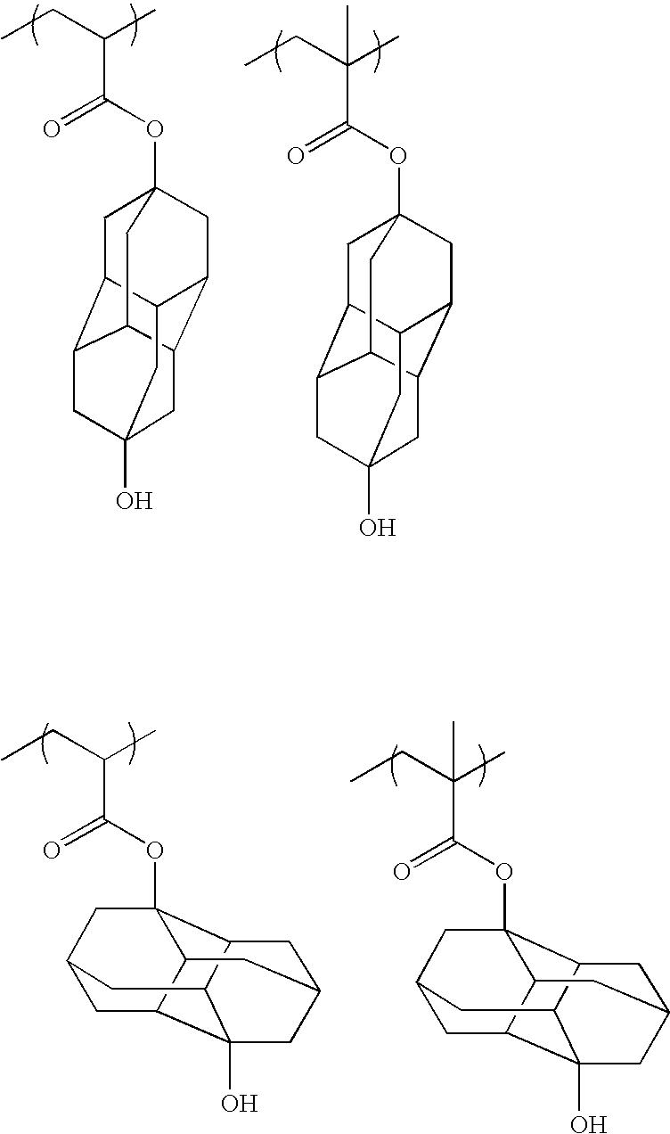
CCC(C)C(=O)OC12CC3C4C(C5C(C1)C3CC(O)(C4)C5)C2.CCC(C)(C(=O)OC12CC3C4C(C5C(C1)C3CC(O)(C4)C5)C2)C.CCC(C)C(=O)OC12CC3CC4C5(O)C(C1CC(C5)CC42)C3.CCC(C)(C(=O)OC12CC3CC4C5(O)C(C1CC(C5)CC42)C3)C
